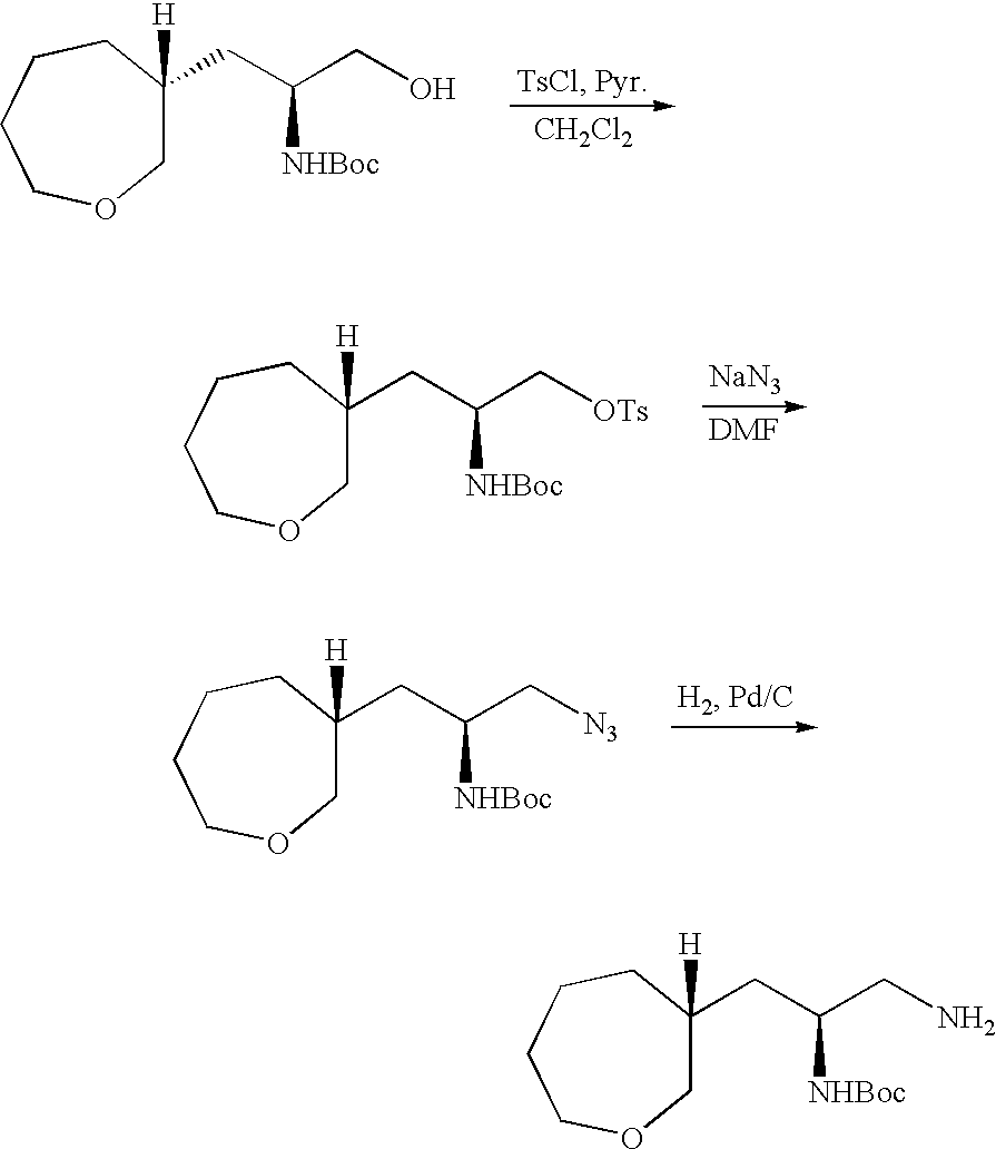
C(CC1([H])COCCCC1)(CO)[NHBoc].[CH2Cl2].C(CC1([H])COCCCC1)(C[OTs])[NHBoc].[NaN3].C(CC1([H])COCCCC1)(C[N3])[NHBoc].C(CC1([H])COCCCC1)(CN)[NHBoc]
